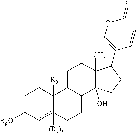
C1C([RgO])cc2([(R7)L])C([R8])(C1)C1C(CC2)C2(O)C(C)(CC1)C(C1=COC(=O)C=C1)CC2
